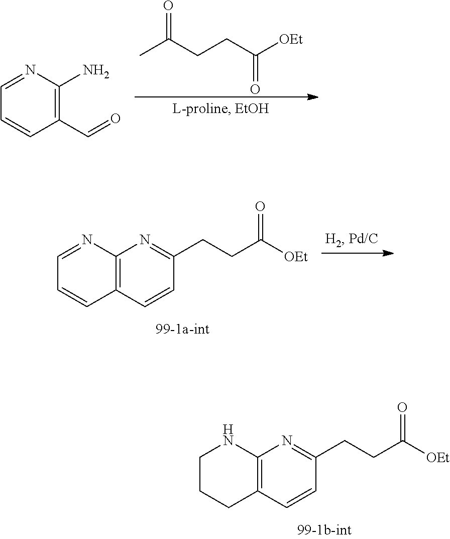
C1=CC2=C(N=C1CCC(=O)[OEt])NCCC2.O=C(CCC(=O)[OEt])C.C1(C=O)=C(N)N=CC=C1.C1=CC2=C(N=C1CCC(=O)[OEt])N=CC=C2
